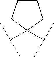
C1C(C(C)C)(C(C)C)CC=C1
